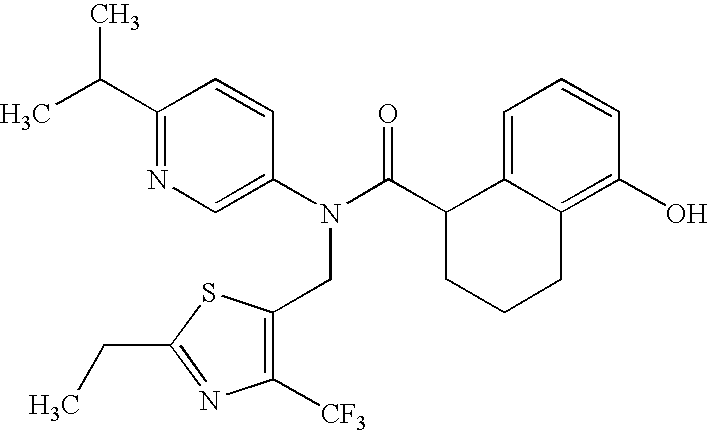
C1(C(C)C)=NC=C(N(C(C2CCCC3=C(O)C=CC=C23)=O)CC2=C([CF3])N=C(CC)S2)C=C1
